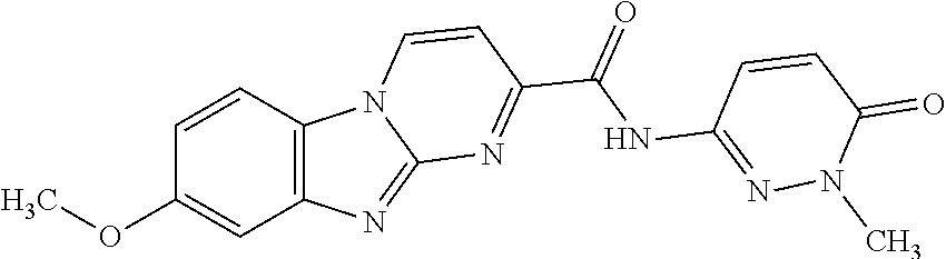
C1=CC2=C(C=C1OC)N=C1N2C=CC(C(NC2=NN(C)C(=O)C=C2)=O)=N1
